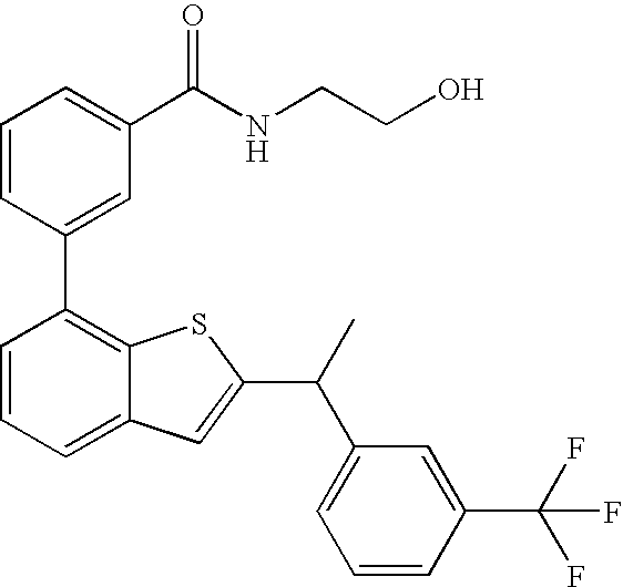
C1=CC(C2=C3C(=CC=C2)C=C(C(C2=CC=CC(C(F)(F)F)=C2)C)S3)=CC(C(NCCO)=O)=C1
